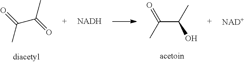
C(C(=O)C)(=O)C.[NADH].C(C(C)O)(C)=O.[NAD+]
